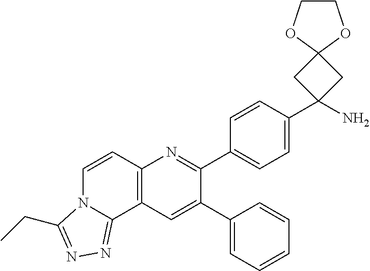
C1(C2=CC3=C(N=C2C2=CC=C(C4(N)CC5(C4)OCCO5)C=C2)C=CN2C3=NN=C2CC)=CC=CC=C1
